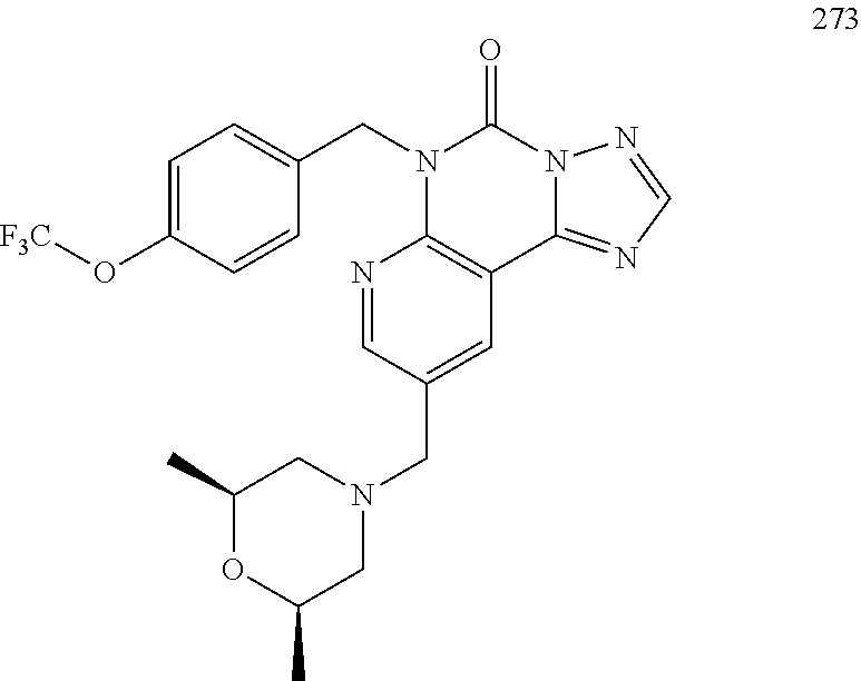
C1=C(O[F3C])C=CC(CN2C3=C(C4=NC=NN4C2=O)C=C(CN2CC(C)OC(C)C2)C=N3)=C1
